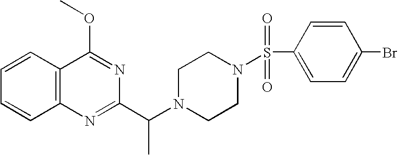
C1=CC2=C(C=C1)N=C(C(N1CCN(S(C3=CC=C(Br)C=C3)(=O)=O)CC1)C)N=C2OC
